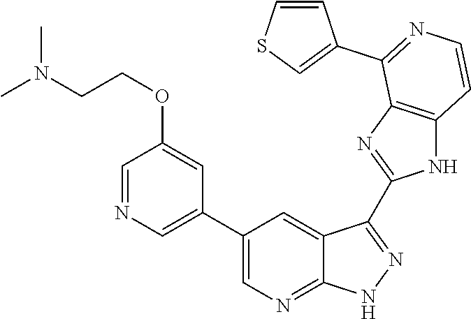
C1=NC=C(C2=CN=C3C(=C2)C(C2=NC4=C(N2)C=CN=C4C2=CSC=C2)=N[N H]3)C=C1OCCN(C)C
